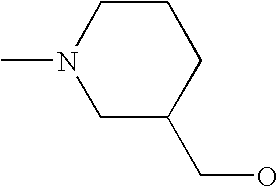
C1C(CO)CCCN1C
